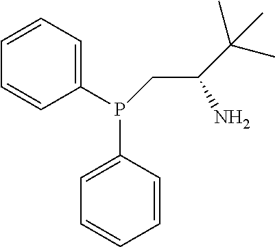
C1=CC=C(P(CC(C(C)(C)C)N)C2=CC=CC=C2)C=C1
